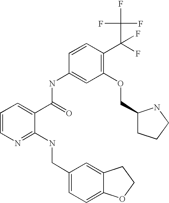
C1=CN=C(NCC2=CC=C3C(=C2)CCO3)C(C(=O)NC2=CC(OCC3CCCN3)=C(C(F)(C(F)(F)F)F)C=C2)=C1
